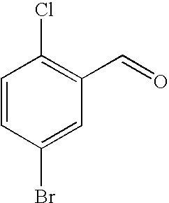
ClC1=C(C=O)C=C(Br)C=C1
